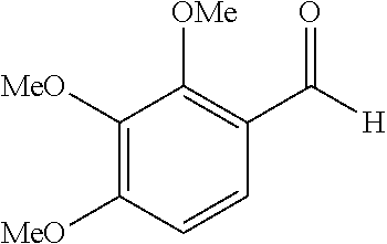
C1([MeO])=C([MeO])C=CC(C([H])=O)=C1[OMe]
